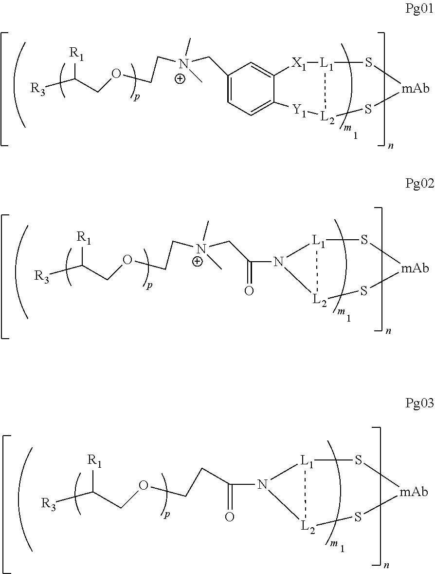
C(=O)(N1[L2]2[L1]1S[mAb]S2)CCOCC([R3])[R1].C1(C[N+](CCOCC([R3])[R1])(C)C)=CC=C2C(=C1)[X1][L1]1[L2]([Y1]2)S[mAb]S1.C(=O)(C[N+](CCOCC([R3])[R1])(C)C)N1[L2]2[L1]1S[mAb]S2
